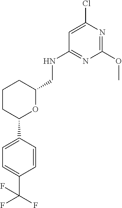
C1CC(C2=CC=C(C(F)(F)F)C=C2)OC(CNC2=NC(OC)=NC(Cl)=C2)C1
